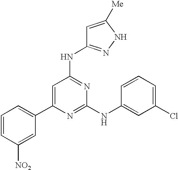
C1=CC([NO2])=CC(C2=CC(NC3=NNC([Me])=C3)=NC(NC3=CC(Cl)=CC=C3)=N2)=C1
